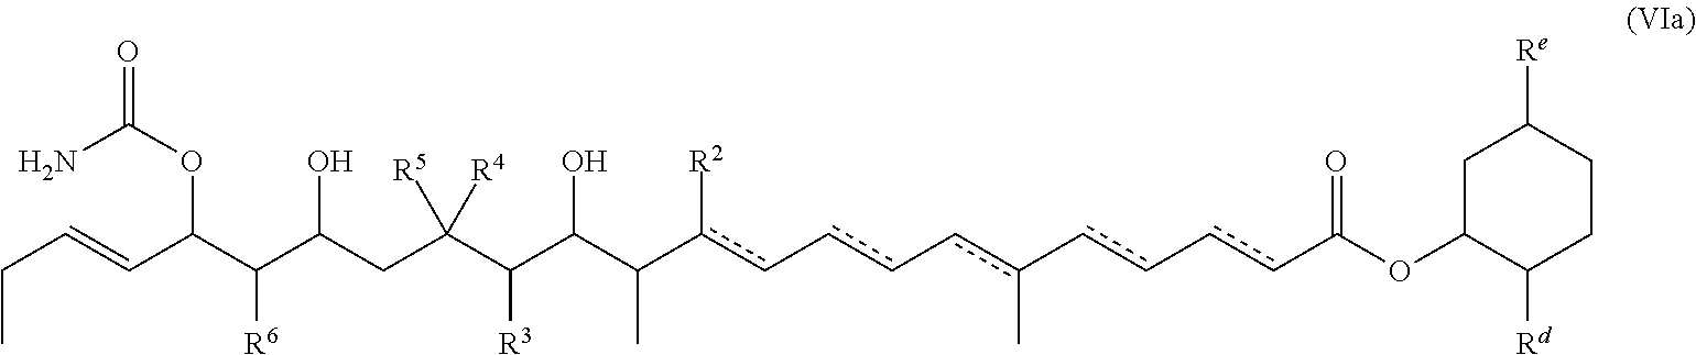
C(C=CC(C(C(CC(C(C(C(c(c-cc-cc(-cc-ccC(OC1C([Rd])CCC([Re])C1)=O)C)[R2])C)O)[R3])([R4])[R5])O)[R6])OC(N)=O)C
